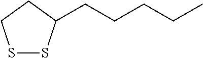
S1SC(CCCCC)CC1
